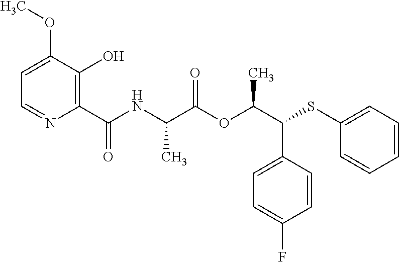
C1=C(C(C(OC(C(NC(C2=C(O)C(OC)=CC=N2)=O)C)=O)C)SC2=CC=CC=C2)C=CC(F)=C1
